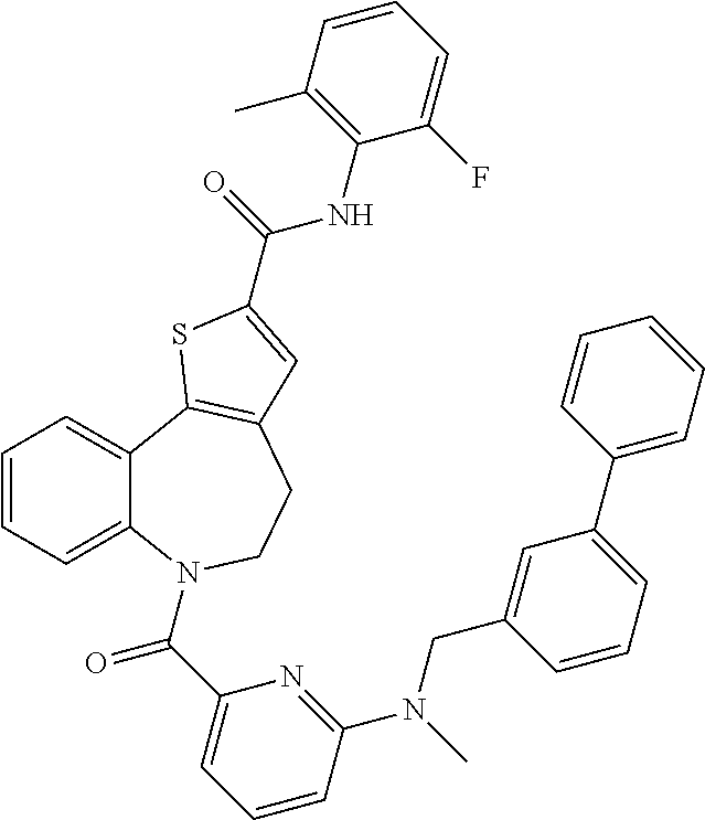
C1=CC=C2C(=C1)C1=C(CCN2C(C2=CC=CC(N(C)CC3=CC(C4=CC=CC=C4)=CC=C3)=N2)=O)C=C(C(NC2=C(C)C=CC=C2F)=O)S1
